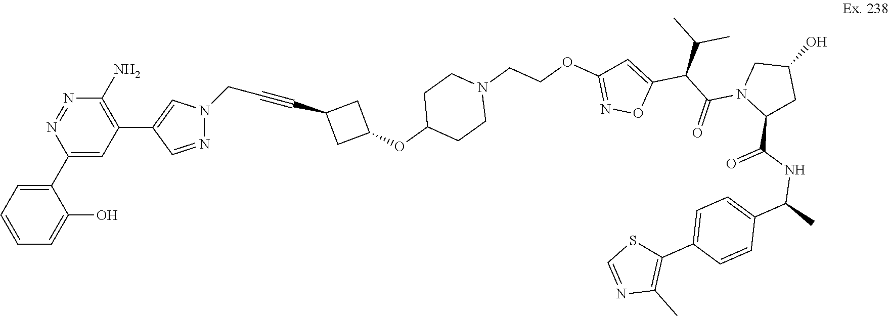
N1=C(OCCN2CCC(OC3CC(C#CCN4N=CC(C5=C(N)N=NC(C6=CC=CC=C6O)=C5)=C4)C3)CC2)C=C(C(C(C)C)C(N2C(C(=O)NC(C3=CC=C(C4=C(C)N=CS4)C=C3)C)CC(O)C2)=O)O1
